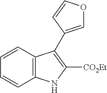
C1=CC2=C(C=C1)NC([CO2Et])=C2C1=COC=C1
